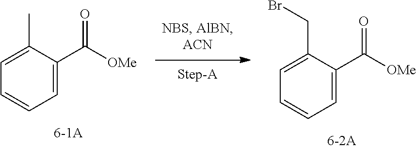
C1=CC=C(C([OMe])=O)C(C)=C1.C1=CC=C(C([OMe])=O)C(CBr)=C1
